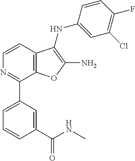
C1=CC2=C(C(C3=CC=CC(C(NC)=O)=C3)=N1)OC(N)=C2NC1=CC(Cl)=C(F)C=C1
